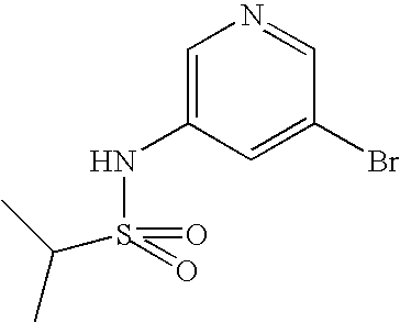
C1=C(NS(=O)(=O)C(C)C)C=C(Br)C=N1
